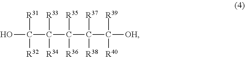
OC([R32])(C(C(C(C([OH])([R39])[R40])([R37])[R38])([R35])[R36])([R33])[R34])[R31]
